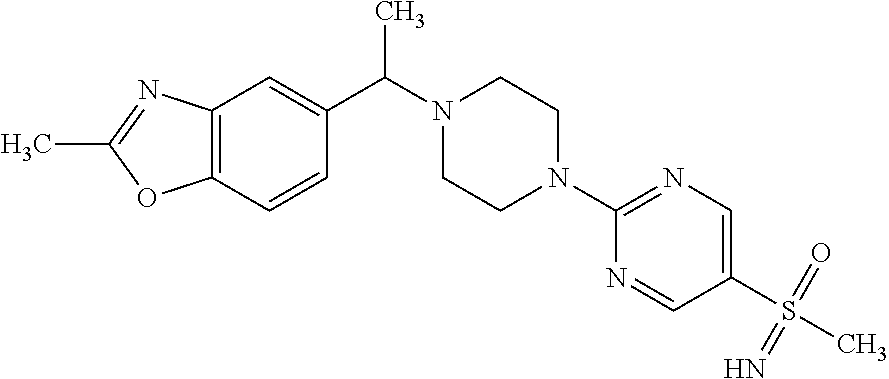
C12=C(C=CC(C(N3CCN(C4=NC=C(S(C)(=O)=N)C=N4)CC3)C)=C1)OC(C)=N2
